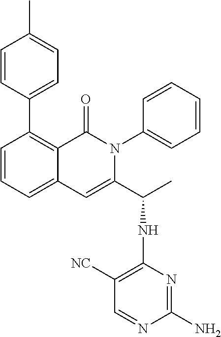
C1(C2=CC=C(C)C=C2)=C2C(=CC=C1)C=C(C(C)NC1=C([NC])C=NC(N)=N1)N(C1=CC=CC=C1)C2=O
